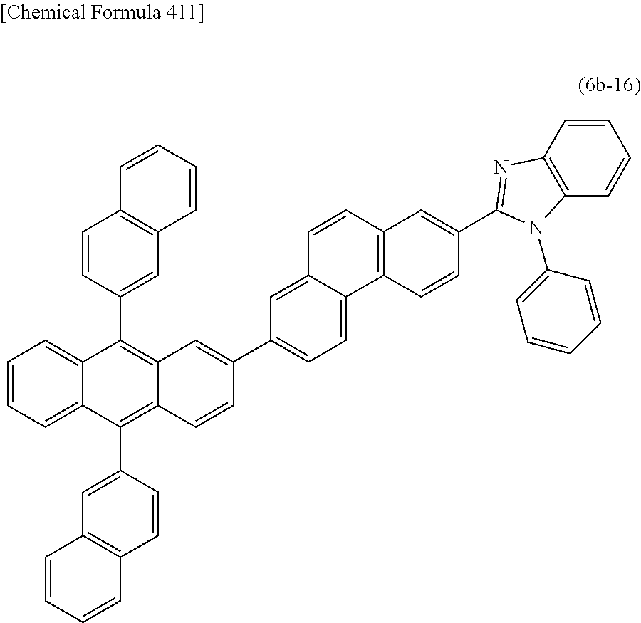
C1=CC(C2=C3C(=C(C4=CC5=C(C=C4)C=CC=C5)C4=CC=CC=C42)C=CC(C2=CC=C4C(=C2)C=CC2=C4C=CC(C4=NC5=C(C=CC=C5)N4C4=CC=CC=C4)=C2)=C3)=CC2=C1C=CC=C2
